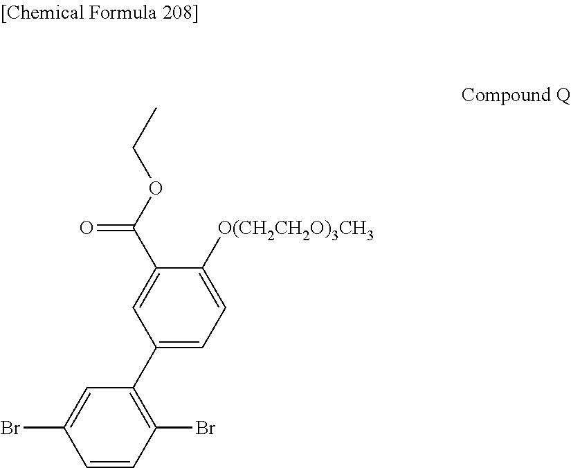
C1(Br)=C(C2=CC=C([O(CH2CH2O)3CH3])C(C(OCC)=O)=C2)C=C(Br)C=C1
